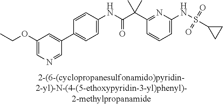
C1=C(NS(=O)(=O)C2CC2)N=C(C(C(NC2=CC=C(C3=CC(OCC)=CN=C3)C=C2)=O)(C)C)C=C1
